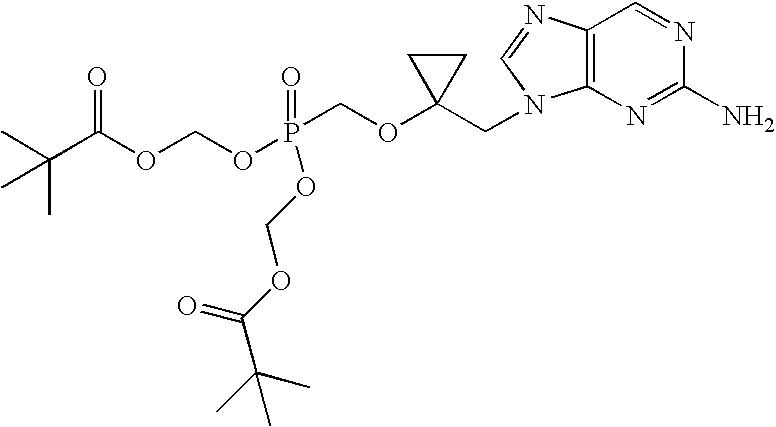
CC(C(OCOP(COC1(CN2C3=C(N=C2)C=NC(N)=N3)CC1)(=O)OCOC(C(C)(C)C)=O)=O)(C)C
